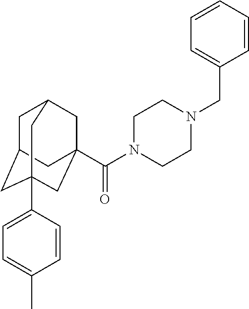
C1C2CC3(C4=CC=C(C)C=C4)CC(C(N4CCN(CC5=CC=CC=C5)CC4)=O)(CC1C3)C2
